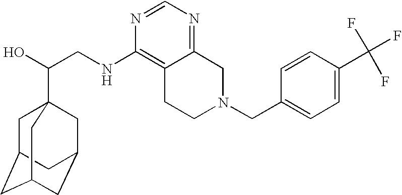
C(CNC1=C2C(=NC=N1)CN(CC1=CC=C(C(F)(F)F)C=C1)CC2)(O)C12CC3CC(CC(C1)C3)C2
